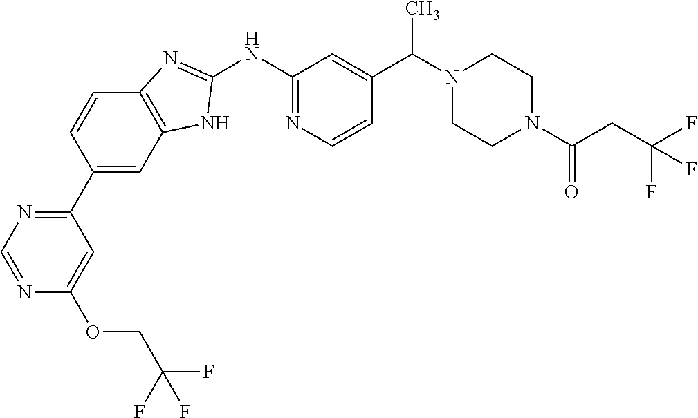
N1=CN=C(C2=CC3=C(C=C2)N=C(NC2=NC=CC(C(N4CCN(C(CC(F)(F)F)=O)CC4)C)=C2)N3)C=C1OCC(F)(F)F
